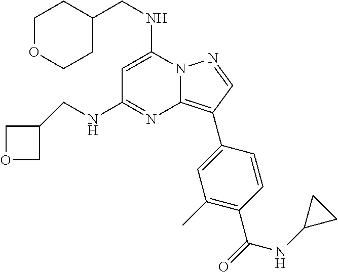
C1OCCC(CNC2=CC(NCC3COC3)=NC3=C(C4=CC(C)=C(C(=O)NC5CC5)C=C4)C=NN23)C1
